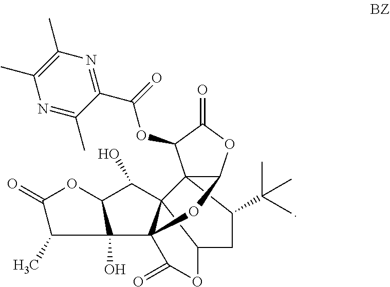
C123C(C(C)(C)C)CC4C15C(O)C1OC(=O)C(C)C1(O)C5(OC2OC(=O)C3OC(C1=NC(C)=C(C)N=C1C)=O)C(=O)O4
